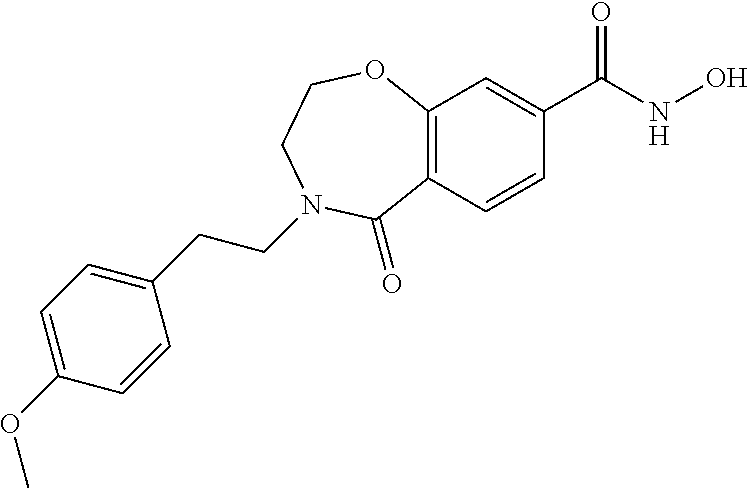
C12=C(OCCN(CCC3=CC=C(OC)C=C3)C1=O)C=C(C(NO)=O)C=C2
